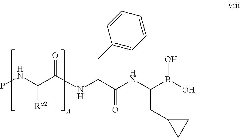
PNC(C(NC(C(NC(B(O)O)CC1CC1)=O)CC1=CC=CC=C1)=O)[Ra2]
